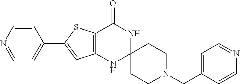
C1=CN=CC=C1C1=CC2=C(S1)C(=O)NC1(N2)CCN(CC2=CC=NC=C2)CC1
